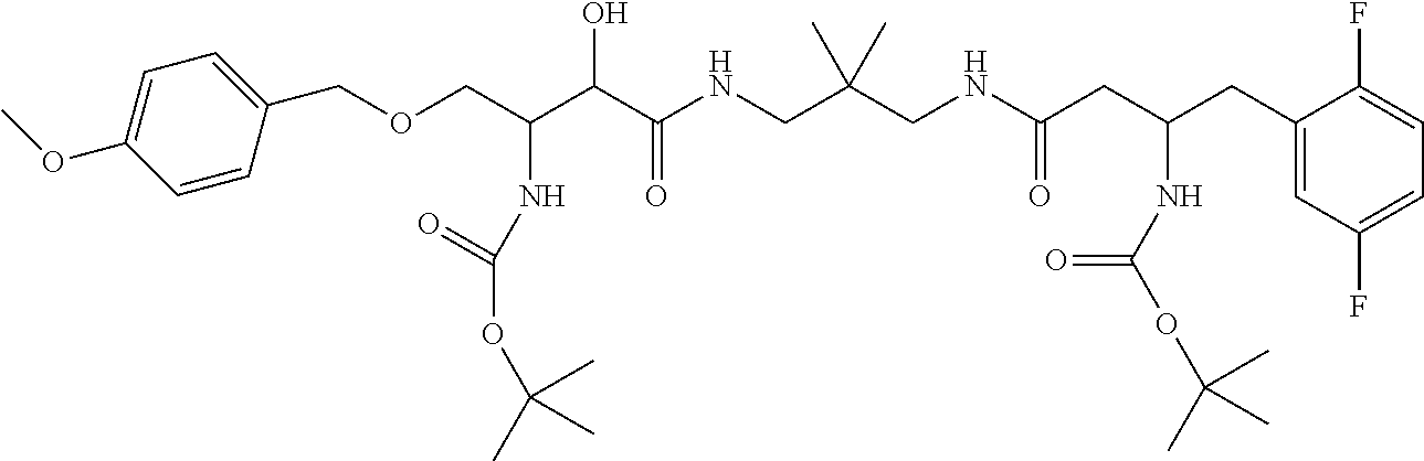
C(C(C(C(NCC(CNC(CC(CC1=CC(F)=CC=C1F)NC(OC(C)(C)C)=O)=O)(C)C)=O)O)NC(=O)OC(C)(C)C)OCC1=CC=C(OC)C=C1
